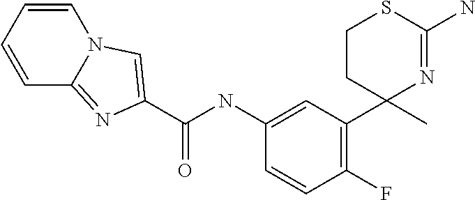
C(NC1=CC(C2(C)N=C(N)SCC2)=C(F)C=C1)(=O)C1=CN2C=CC=CC2=N1
